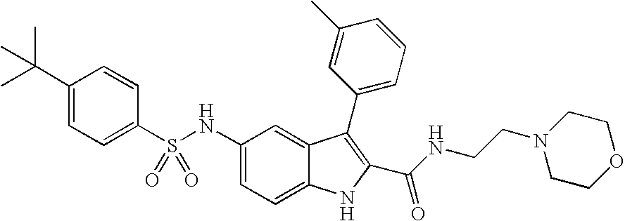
N(C1=CC=C2C(=C1)C(C1=CC=CC(C)=C1)=C(C(NCCN1CCOCC1)=O)N2)S(C1=CC=C(C(C)(C)C)C=C1)(=O)=O
